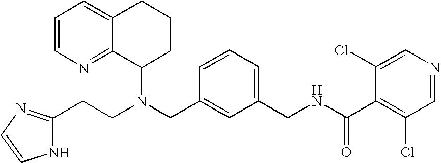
N(CC1=CC(CNC(C2=C(Cl)C=NC=C2Cl)=O)=CC=C1)(C1CCCC2=CC=CN=C12)CCC1=NC=CN1
